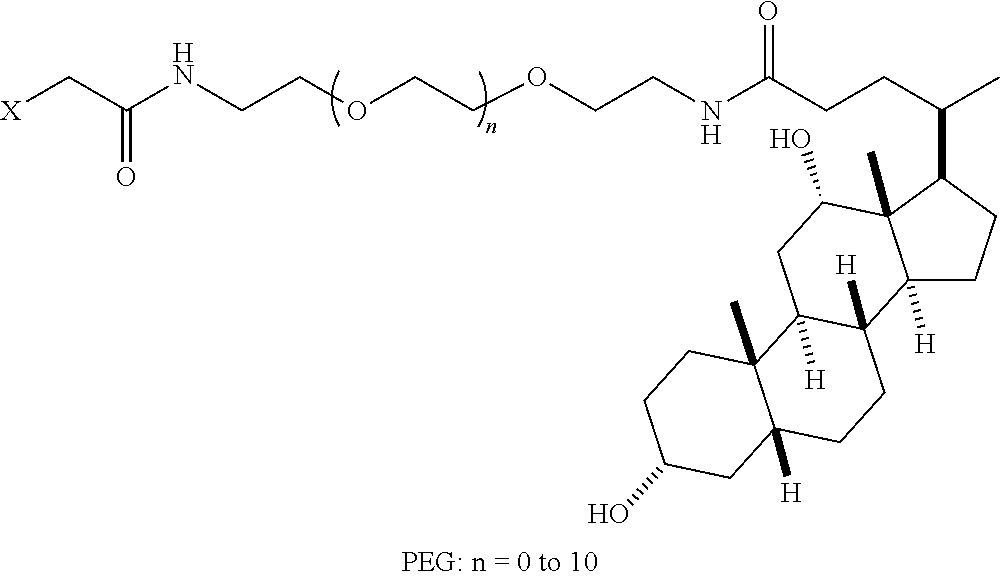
[X]CC(NCCOCCOCCNC(CCC(C)C1C2(C)C([H])(CC1)C1([H])C([H])(CC2O)C2(C)C([H])(CC1)CC(O)CC2)=O)=O
